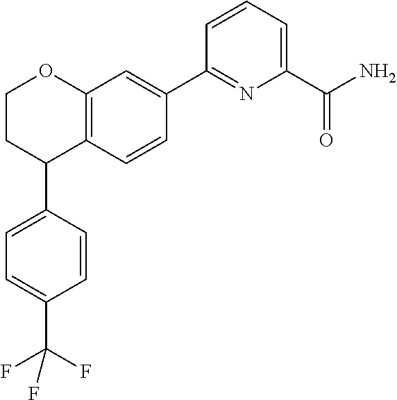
C12=C(C=CC(C3=NC(C(N)=O)=CC=C3)=C1)C(C1=CC=C(C(F)(F)F)C=C1)CCO2
